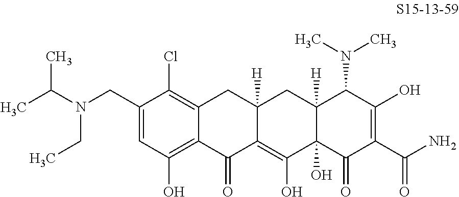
C12=C(Cl)C(CN(C(C)C)CC)=CC(O)=C1C(=O)C1=C(O)C3(O)C([H])(CC1([H])C2)C(N(C)C)C(O)=C(C(N)=O)C3=O
